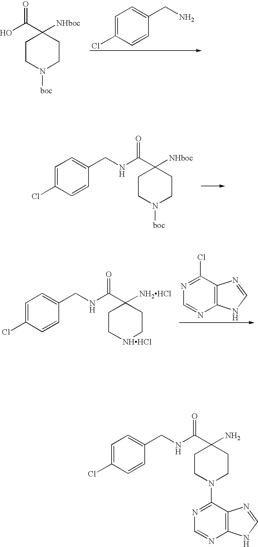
OC(C1([NHboc])CCN([boc])CC1)=O.C1=C(Cl)C=CC(CN)=C1.N(C(C1([NHboc])CCN([boc])CC1)=O)CC1=CC=C(Cl)C=C1.N(C(C1([NH2HCl])CC[NHHCl]CC1)=O)CC1=CC=C(Cl)C=C1.C1(Cl)=NC=NC2=C1N=CN2.N(C(C1(N)CCN(C2=NC=NC3=C2N=CN3)CC1)=O)CC1=CC=C(Cl)C=C1
